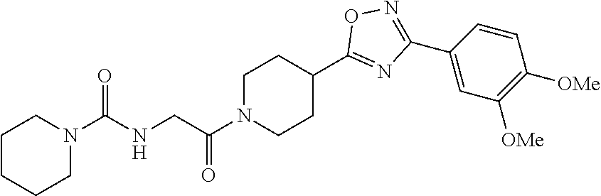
C1N(C(CNC(N2CCCCC2)=O)=O)CCC(C2=NC(C3=CC([OMe])=C([OMe])C=C3)=NO2)C1
